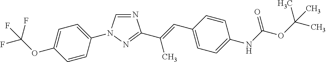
N1=CN(C2=CC=C(OC(F)(F)F)C=C2)N=C1C(=CC1=CC=C(NC(OC(C)(C)C)=O)C=C1)C
